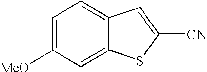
C1=C([MeO])C=C2C(=C1)C=C([CN])S2
